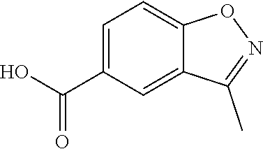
OC(C1=CC=C2C(=C1)C(C)=NO2)=O
